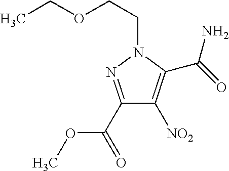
C1(C(OC)=O)=NN(CCOCC)C(C(=O)N)=C1[NO2]
